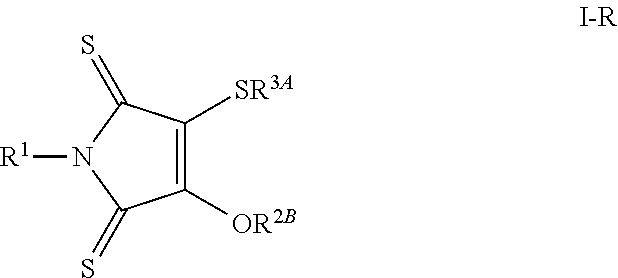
C1([OR2B])=C([SR3A])C(=S)N([R1])C1=S
